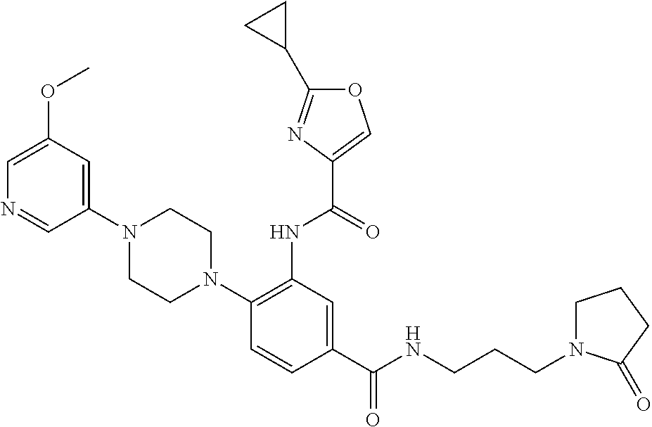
N1=CC(N2CCN(C3=C(NC(=O)C4=COC(C5CC5)=N4)C=C(C(NCCCN4CCCC4=O)=O)C=C3)CC2)=CC(OC)=C1
